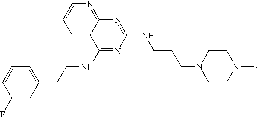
C1=CC=C2C(=N1)N=C(NCCCN1CCN(C)CC1)N=C2NCCC1=CC=CC(F)=C1
